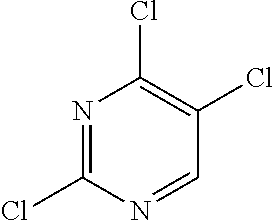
N1=C(Cl)N=CC(Cl)=C1Cl
